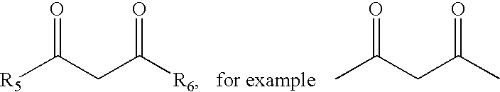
[R5]C(CC([R6])=O)=O.[for example].CC(CC(C)=O)=O
